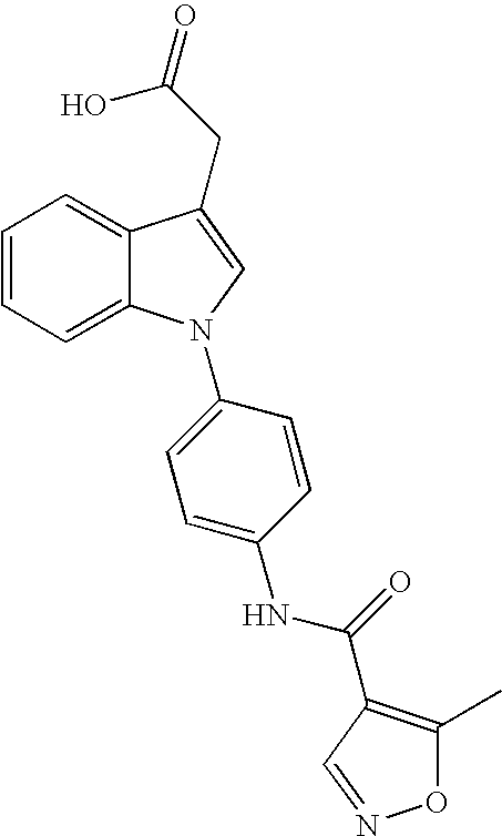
C1=CC=C2C(=C1)C(CC(=O)O)=CN2C1=CC=C(NC(=O)C2=C(C)ON=C2)C=C1
